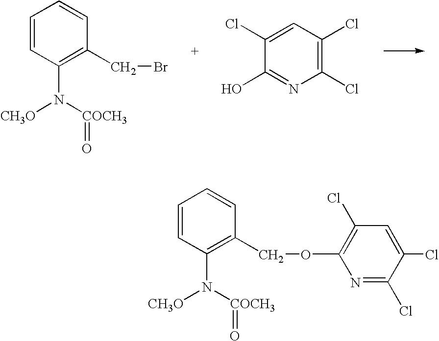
C1=CC(N([COCH3]=O)[CH3O])=C(CBr)C=C1.C1=C(Cl)C(O)=NC(Cl)=C1Cl.C1=CC(N([COCH3]=O)[CH3O])=C(COC2=C(Cl)C=C(Cl)C(Cl)=N2)C=C1
